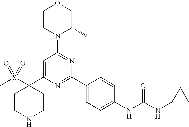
CS(C1(C2=CC(N3C(C)COCC3)=NC(C3=CC=C(NC(NC4CC4)=O)C=C3)=N2)CCNCC1)(=O)=O
